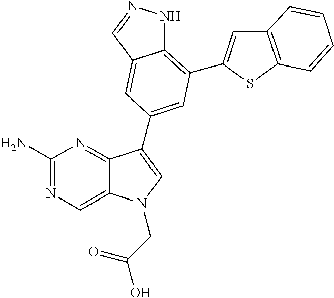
C1(N)=NC=C2C(=N1)C(C1=CC(C3=CC4=C(S3)C=CC=C4)=C3NN=CC3=C1)=CN2CC(O)=O
